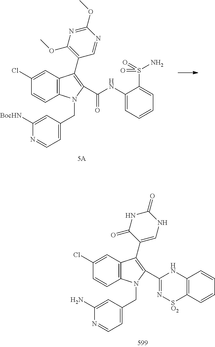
C1(Cl)=CC2=C(C=C1)N(CC1=CC=NC([BocHN])=C1)C(C(NC1=CC=CC=C1S(=O)(=O)N)=O)=C2C1=C(OC)N=C(OC)N=C1.C1(Cl)=CC2=C(C=C1)N(CC1=CC=NC(N)=C1)C(C1=N[SO2]C3=C(N1)C=CC=C3)=C2C1=CNC(=O)NC1=O
